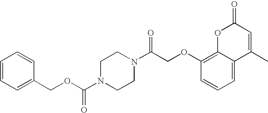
C(N1CCN(C(COC2=C3C(=CC=C2)C(C)=CC(=O)O3)=O)CC1)(OCC1=CC=CC=C1)=O
